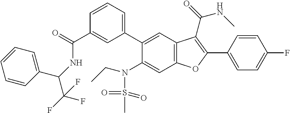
C1=CC=C(C2=CC3=C(C=C2N(S(=O)(=O)C)CC)OC(C2=CC=C(F)C=C2)=C3C(=O)NC)C=C1C(=O)NC(C(F)(F)F)C1=CC=CC=C1
